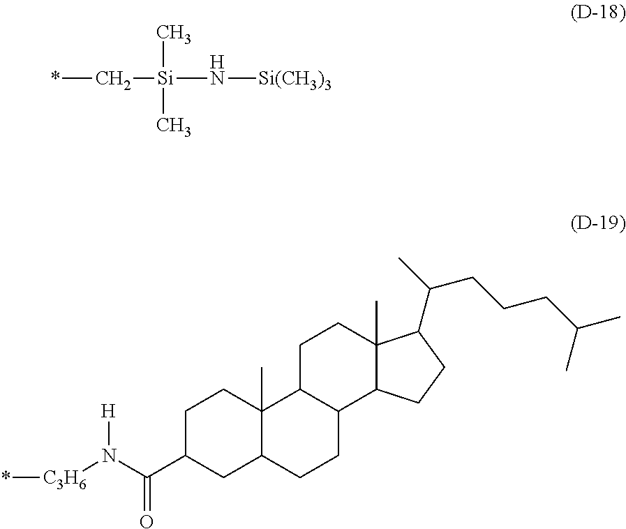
*C[Si](N[Si(CH3)3])(C)C.*[C3H6]N(C(C1CCC2(C)C(C1)CCC1C2CCC2(C)C1CCC2C(C)CCCC(C)C)=O)[H]
